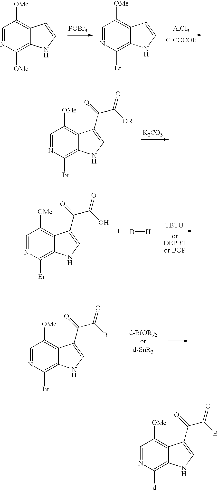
C1=NC([OMe])=C2C(=C1[OMe])C=CN2.[POBr3].C1=NC(Br)=C2C(=C1[OMe])C=CN2.[AlCl3].C1=NC(Br)=C2C(=C1[OMe])C(C(C([OR])=O)=O)=CN2.[K2CO3].C1=NC(Br)=C2C(=C1[OMe])C(C(C(O)=O)=O)=CN2.B[H].[TBTU].C1=NC(Br)=C2C(=C1[OMe])C(C(C(B)=O)=O)=CN2.C1=NC([d])=C2C(=C1[OMe])C(C(C(B)=O)=O)=CN2
